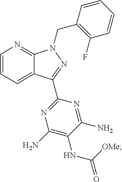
C1=CC=C2C(=N1)N(CC1=C(F)C=CC=C1)N=C2C1=NC(N)=C(NC([OMe])=O)C(N)=N1
